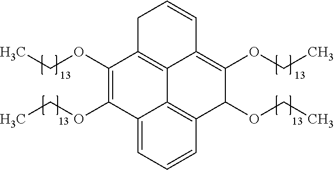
C1C2=C3C(=C(OCC)C(OCC)C4=C3C(=CC=C4)C(OCC)=C2OCC)C=C1
